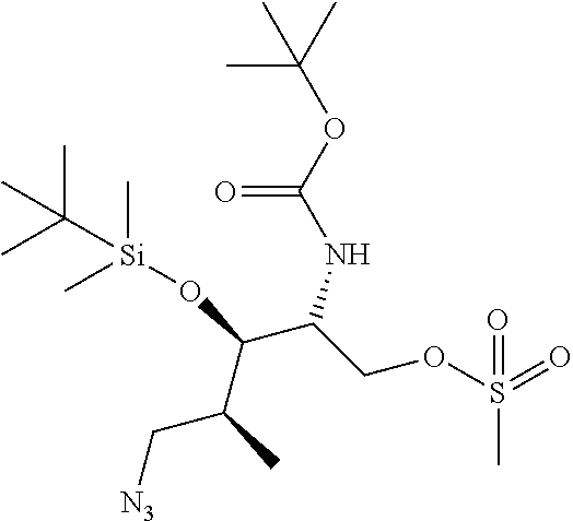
[N3]CC(C(O[Si](C)(C)C(C)(C)C)C(NC(OC(C)(C)C)=O)COS(=O)(=O)C)C
